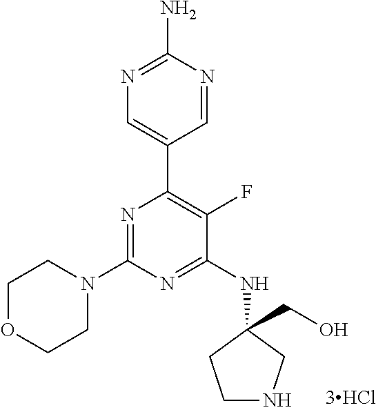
N1=C(N2CCOCC2)N=C(NC2(CO)CCNC2)C(F)=C1C1=CN=C(N)N=C1
